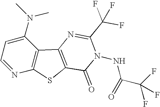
C1=NC2=C(C(N(C)C)=C1)C1=C(S2)C(=O)N(NC(C(F)(F)F)=O)C(C(F)(F)F)=N1
